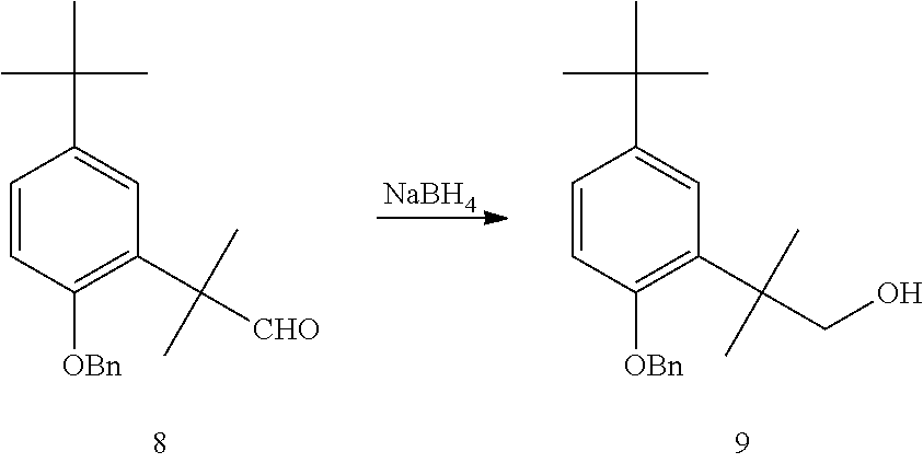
C1=CC([OBn])=C(C([CHO])(C)C)C=C1C(C)(C)C.[NaBH4].C1=CC([OBn])=C(C(CO)(C)C)C=C1C(C)(C)C
